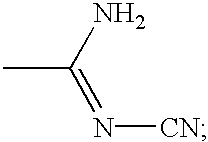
CC(N)=N[CN]
